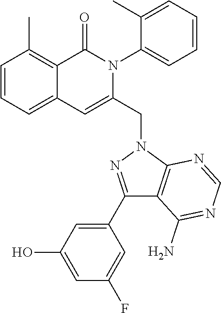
C1=CC=C2C(=C1C)C(=O)N(C1=CC=CC=C1C)C(CN1C3=C(C(N)=NC=N3)C(C3=CC(O)=CC(F)=C3)=N1)=C2
